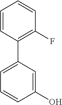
C1(O)=CC(C2=C(F)C=CC=C2)=CC=C1
